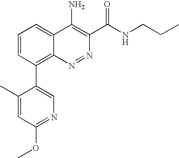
C1=CC(C2=CN=C(OC)C=C2C)=C2C(=C1)C(N)=C(C(NCCC)=O)N=N2
